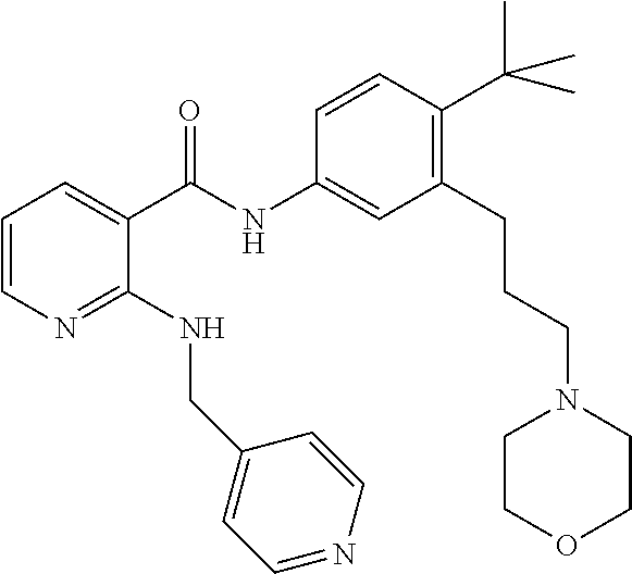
C1=CN=C(NCC2=CC=NC=C2)C(C(NC2=CC(CCCN3CCOCC3)=C(C(C)(C)C)C=C2)=O)=C1
